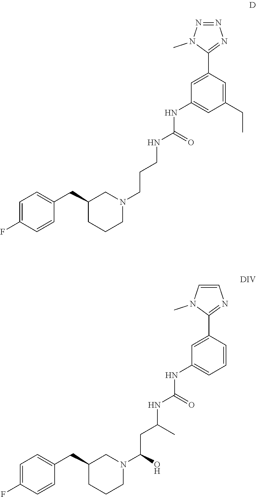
C1=C(C2=NN=NN2C)C=C(CC)C=C1NC(=O)NCCCN1CC(CC2=CC=C(F)C=C2)CCC1.C1=C(C2=NC=CN2C)C=CC=C1NC(=O)NC(CC(N1CC(CC2=CC=C(F)C=C2)CCC1)O)C
